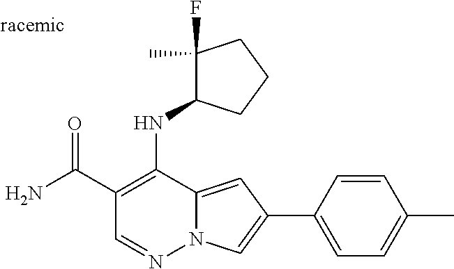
O=C(C1=C(NC2C(F)(C)CCC2)C2=CC(C3=CC=C(C)C=C3)=CN2N=C1)N
